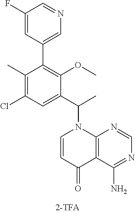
C1(F)=CC(C2=C(OC)C(C(C)N3C=CC(=O)C4=C3N=CN=C4N)=CC(Cl)=C2C)=CN=C1
